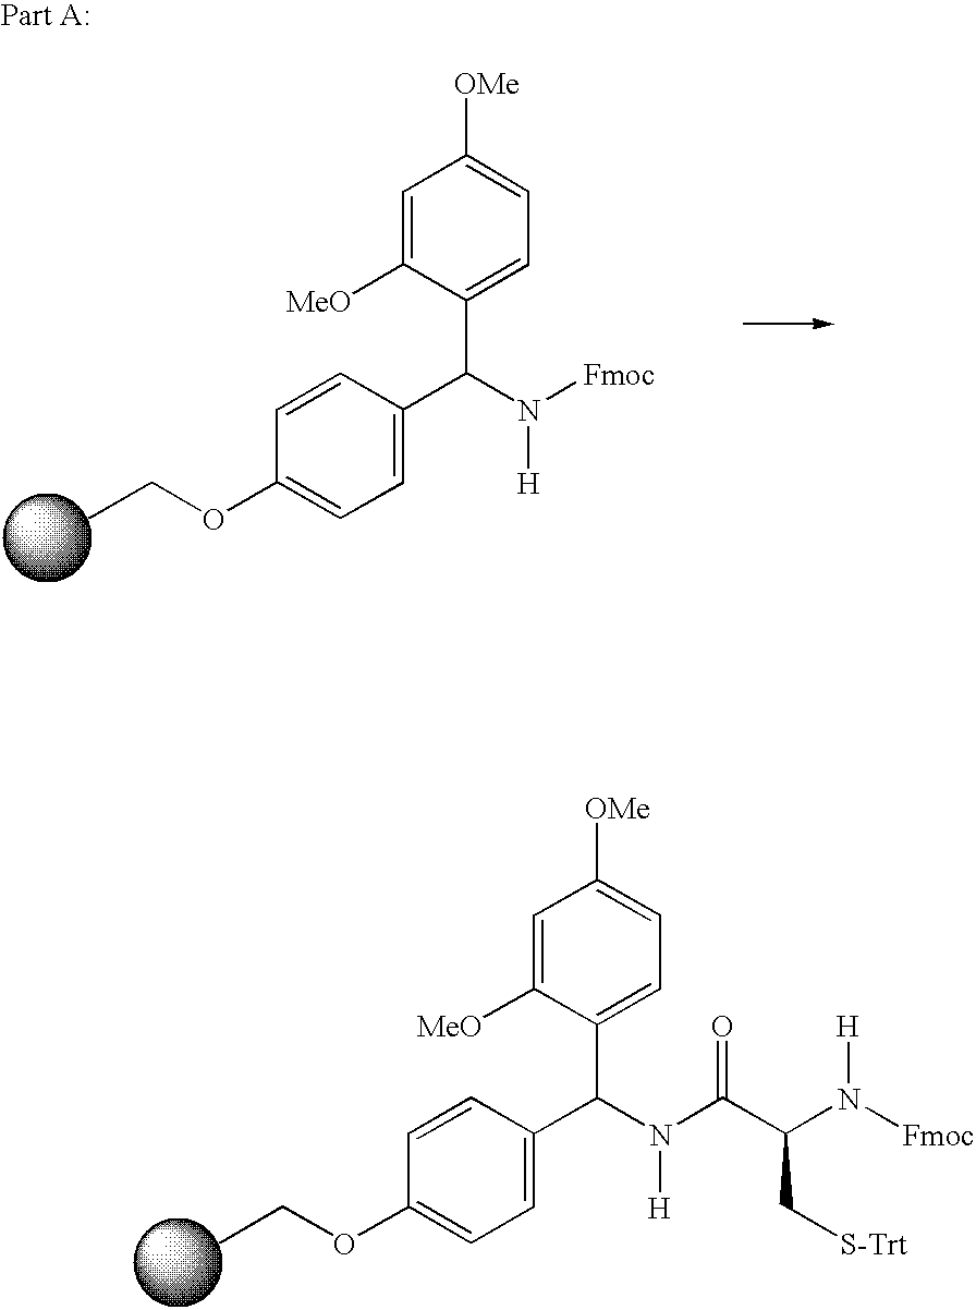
CCOC1=CC=C(C(N(C(C(N([Fmoc])[H])C[S-Trt])=O)[H])C2=CC=C([OMe])C=C2[MeO])C=C1.CCOC1=CC=C(C(N([Fmoc])[H])C2=CC=C([OMe])C=C2[MeO])C=C1
